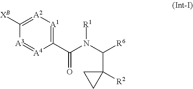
C1(C(N(C([R6])C2([R2])CC2)[R1])=O)=[A1][A2]=C([XB])[A3]=[A4]1
